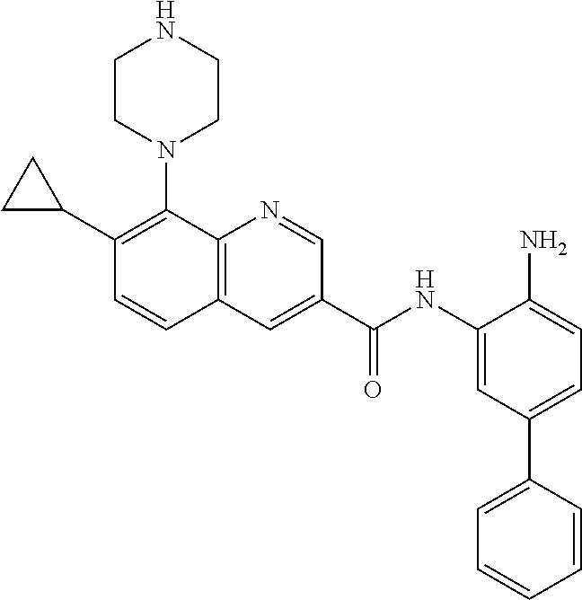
C12=C(C=C(C(NC3=CC(C4=CC=CC=C4)=CC=C3N)=O)C=N1)C=CC(C1CC1)=C2N1CCNCC1
